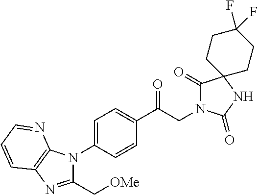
C1(C(CN2C(=O)C3(NC2=O)CCC(F)(F)CC3)=O)=CC=C(N2C(C[OMe])=NC3=C2N=CC=C3)C=C1
